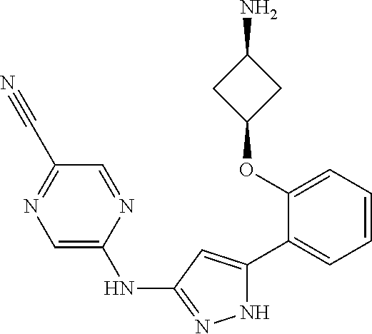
C1(OC2=CC=CC=C2C2=CC(NC3=CN=C(C#N)C=N3)=NN2)CC(N)C1
